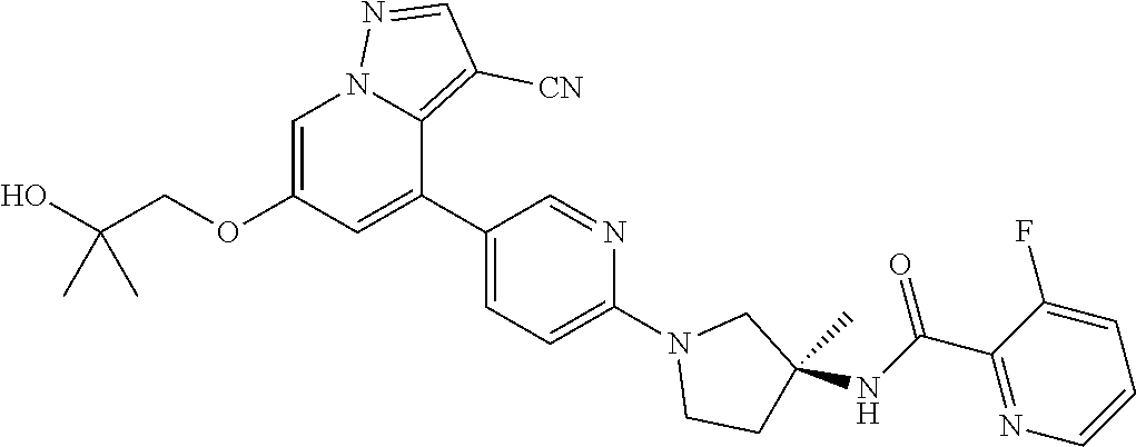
O(CC(O)(C)C)C1=CN2C(=C([CN])C=N2)C(C2=CC=C(N3CCC(NC(=O)C4=NC=CC=C4F)(C)C3)N=C2)=C1
